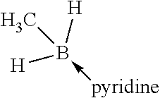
CB([H])([H])-[pyridine]
